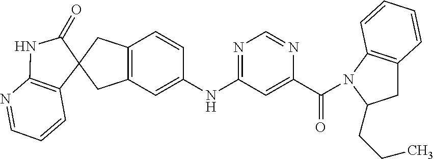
C12=C(C=C(NC3=NC=NC(C(=O)N4C5=C(CC4CCC)C=CC=C5)=C3)C=C1)CC1(C2)C2=C(NC1=O)N=CC=C2
